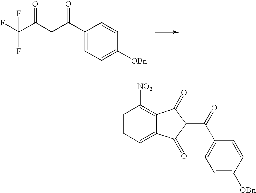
C(C(C1=CC=C([OBn])C=C1)=O)C(C(F)(F)F)=O.C1=CC=C2C(=C1[NO2])C(=O)C(C(C1=CC=C([OBn])C=C1)=O)C2=O
